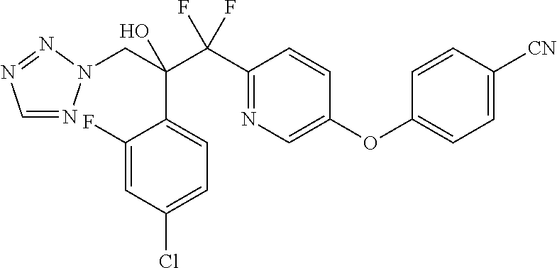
C1=NN(CC(C(C2=NC=C(OC3=CC=C([CN])C=C3)C=C2)(F)F)(O)C2=CC=C(Cl)C=C2F)N=N1
